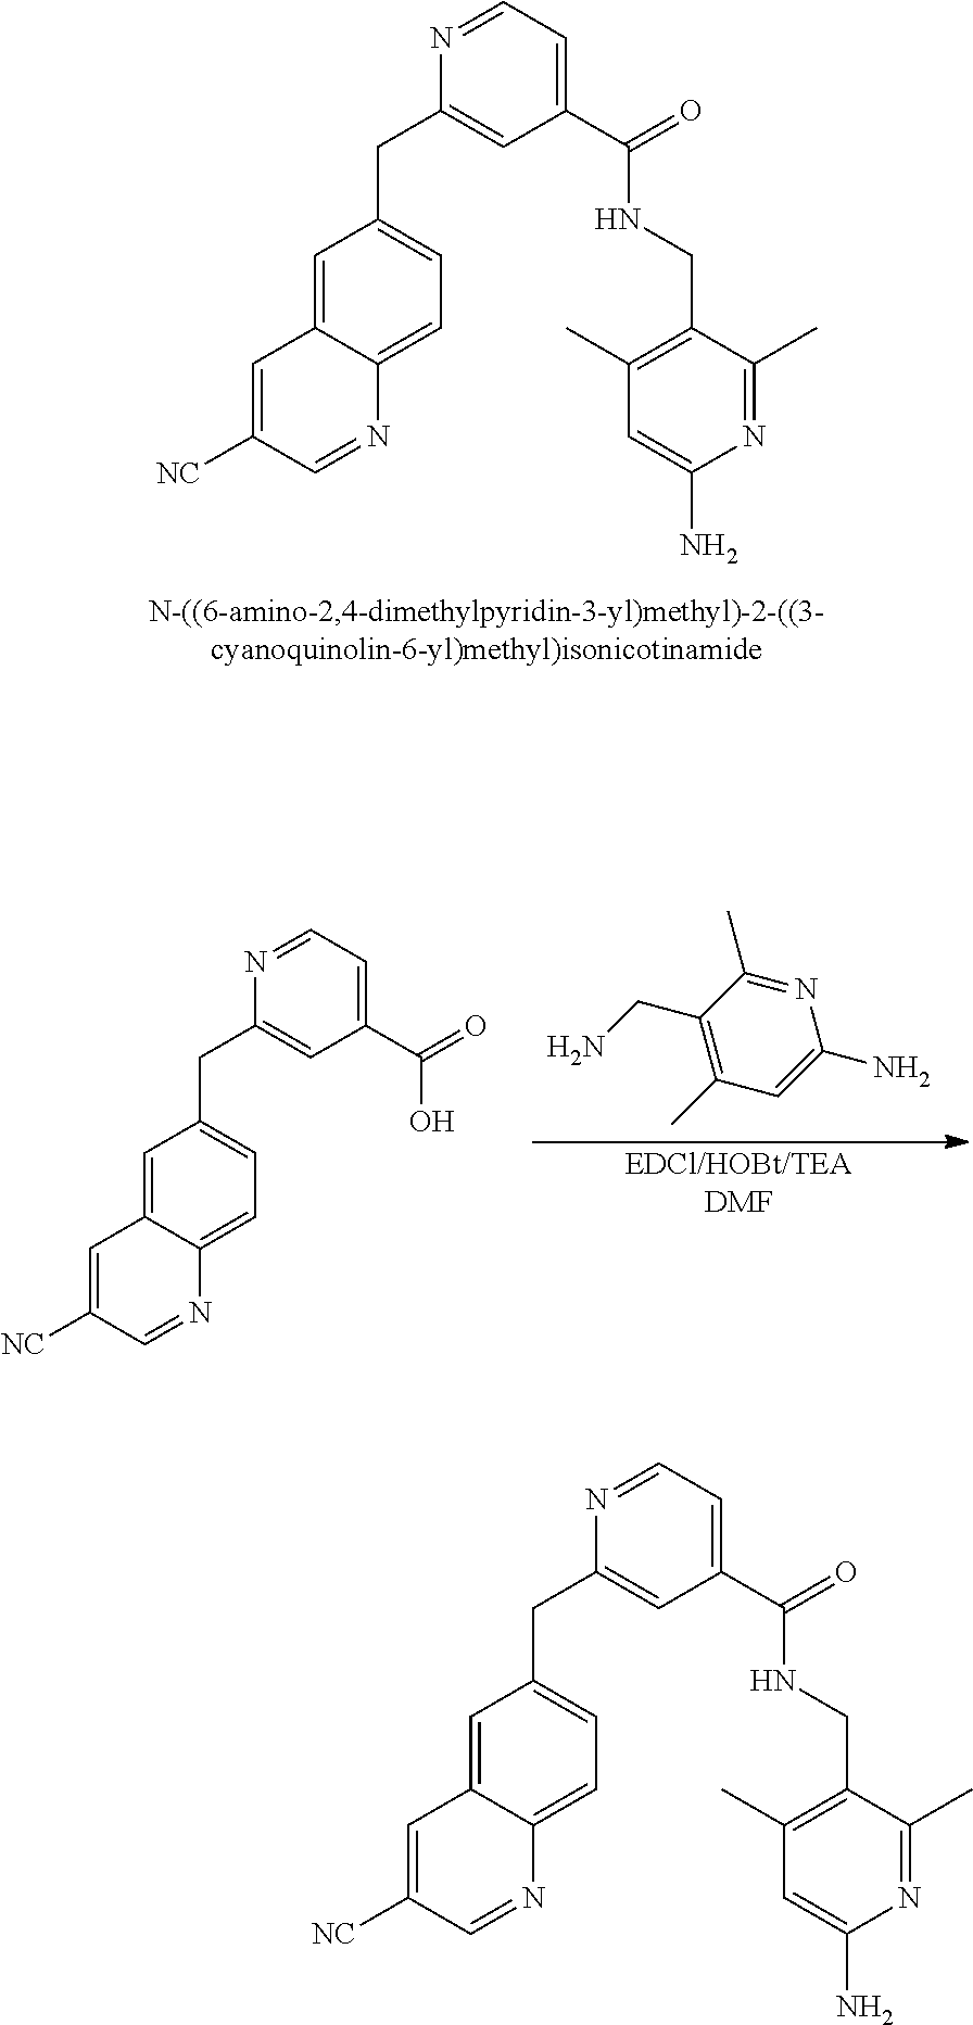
C1=C2C(=CC=C1CC1=CC(C(=O)NCC3=C(C)C=C(N)N=C3C)=CC=N1)N=CC([NC])=C2.[EDCl/HOBt/TEADMF].C1(CN)=C(C)C=C(N)N=C1C.C1=C2C(=CC=C1CC1=CC(C(=O)O)=CC=N1)N=CC([NC])=C2.C1=C2C(=CC=C1CC1=CC(C(=O)NCC3=C(C)C=C(N)N=C3C)=CC=N1)N=CC([NC])=C2
